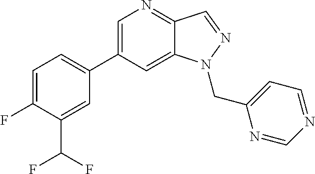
C1(C2=CC=C(F)C(C(F)F)=C2)=CN=C2C(=C1)N(CC1=CC=NC=N1)N=C2
